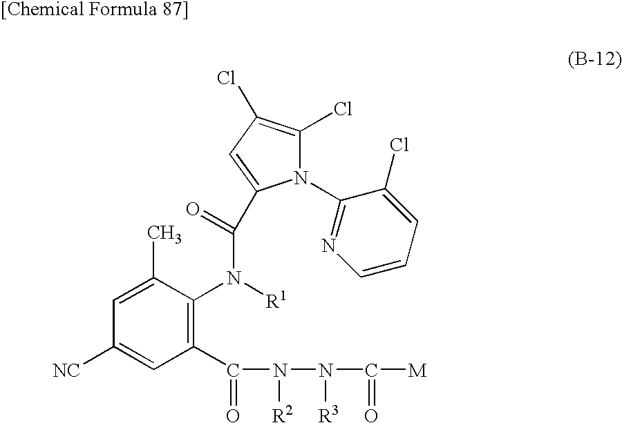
C1(C(N([R2])N([R3])C(=O)[M])=O)=C(N([R1])C(=O)C2=CC(Cl)=C(Cl)N2C2=NC=CC=C2Cl)C(C)=CC([NC])=C1
